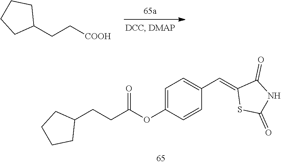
C(C1CCCC1)C[COOH].C1=CC(OC(CCC2CCCC2)=O)=CC=C1C=C1SC(=O)NC1=O
